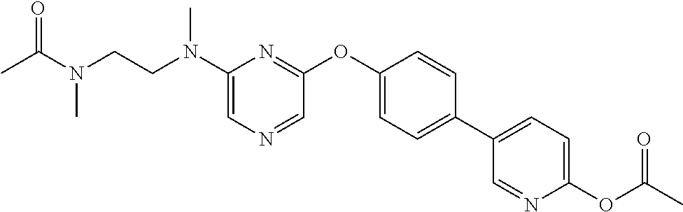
CC(N(C)CCN(C)C1=CN=CC(OC2=CC=C(C3=CC=C(OC(C)=O)N=C3)C=C2)=N1)=O
